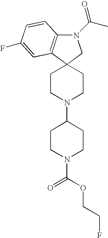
C12(CCN(C3CCN(C(=O)OCCF)CC3)CC1)CN(C(C)=O)C1=C2C=C(F)C=C1
